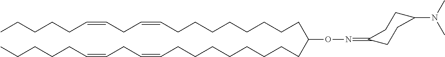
C(CCCCCCC=CCC=CCCCCC)CC(CCCCCCCCC=CCC=CCCCCC)ON=C1CCC(N(C)C)CC1
